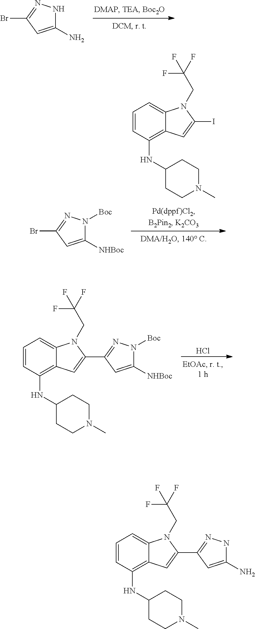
C1(N)=CC(Br)=NN1.C1=CC(NC2CCN(C)CC2)=C2C(=C1)N(CC(F)(F)F)C(I)=C2.C1([NHBoc])=CC(Br)=NN1[Boc].Cl.C1=CC(NC2CCN(C)CC2)=C2C(=C1)N(CC(F)(F)F)C(C1=NN([Boc])C([NHBoc])=C1)=C2.C1=CC(NC2CCN(C)CC2)=C2C(=C1)N(CC(F)(F)F)C(C1=NNC(N)=C1)=C2
